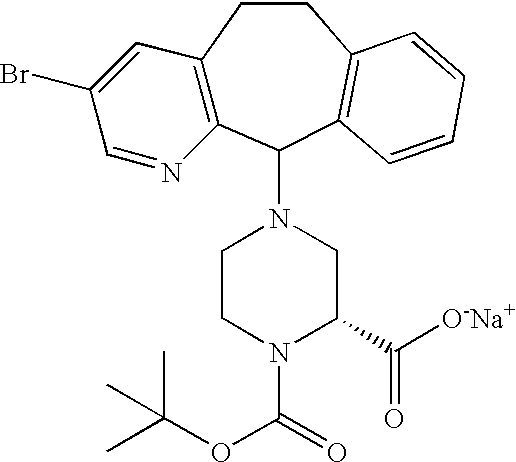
C12=C(C(N3CCN(C(=O)OC(C)(C)C)C(C([O-Na+])=O)C3)C3=C(CC1)C=CC=C3)N=CC(Br)=C2
